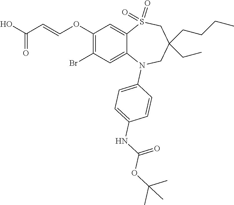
C1(NC(=O)OC(C)(C)C)=CC=C(N2C3=CC(Br)=C(OC=CC(=O)O)C=C3S(=O)(=O)CC(CCCC)(CC)C2)C=C1
